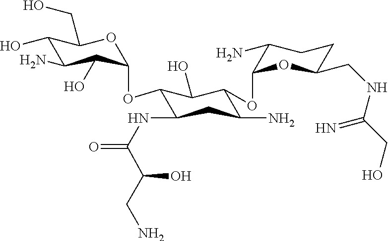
C1(O)C(N)C(O)C(OC2C(NC(=O)C(CN)O)CC(N)C(OC3OC(CNC(CO)=N)CCC3N)C2O)OC1CO
